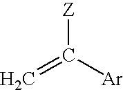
C=C([Ar])[Z]
